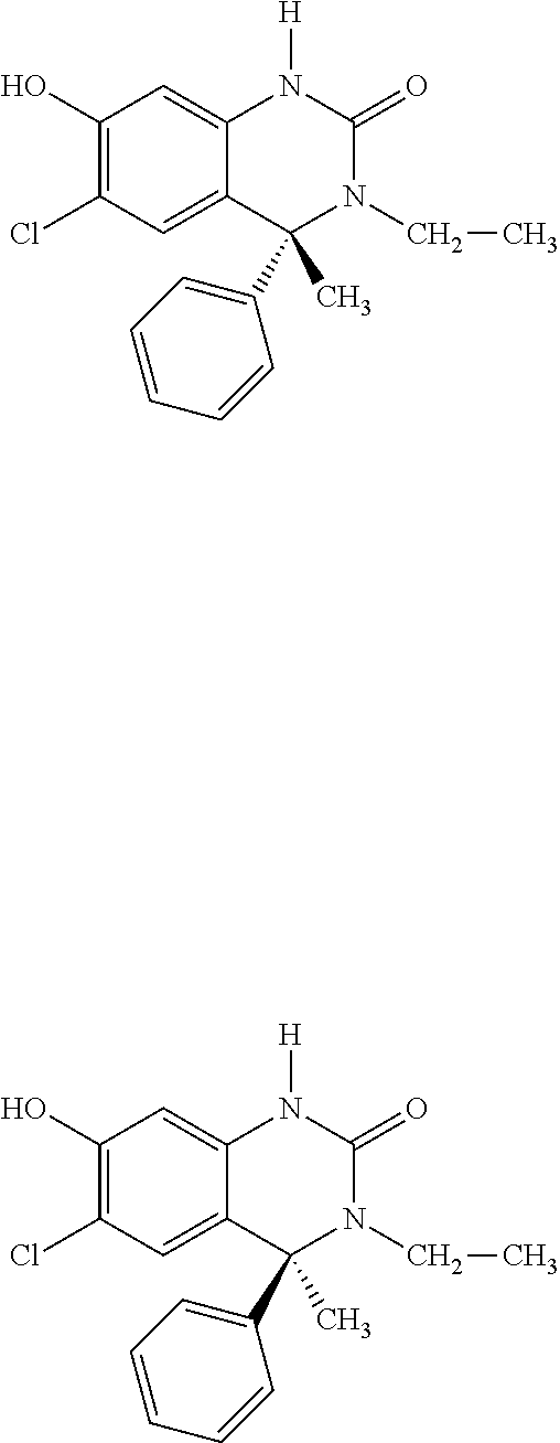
C1(O)=C(Cl)C=C2C(=C1)N([H])C(=O)N(CC)C2(C)C1=CC=CC=C1.C1(O)=C(Cl)C=C2C(=C1)N([H])C(=O)N(CC)C2(C)C1=CC=CC=C1
